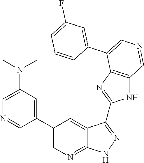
C1=C(N(C)C)C=C(C2=CN=C3C(=C2)C(C2=NC4=C(N2)C=NC=C4C2=CC(F)=CC=C2)=NN3)C=N1
